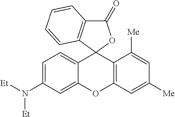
C1=C(N([Et])[Et])C=C2C(=C1)C1(C3=C(C=C([Me])C=C3[Me])O2)OC(=O)C2=C1C=CC=C2
